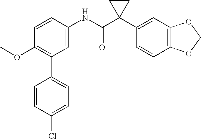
C1=CC(NC(C2(C3=CC4=C(C=C3)OCO4)CC2)=O)=CC(C2=CC=C(Cl)C=C2)=C1OC
